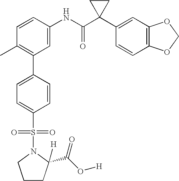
C1(NC(C2(C3=CC4=C(C=C3)OCO4)CC2)=O)=CC(C2=CC=C(S(=O)(=O)N3C(C(O[H])=O)([H])CCC3)C=C2)=C(C)C=C1
